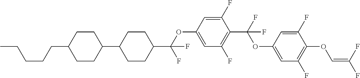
C1CC(C2CCC(C(OC3=CC(F)=C(C(F)(OC4=CC(F)=C(OC=C(F)F)C(F)=C4)F)C(F)=C3)(F)F)CC2)CCC1CCCCC
